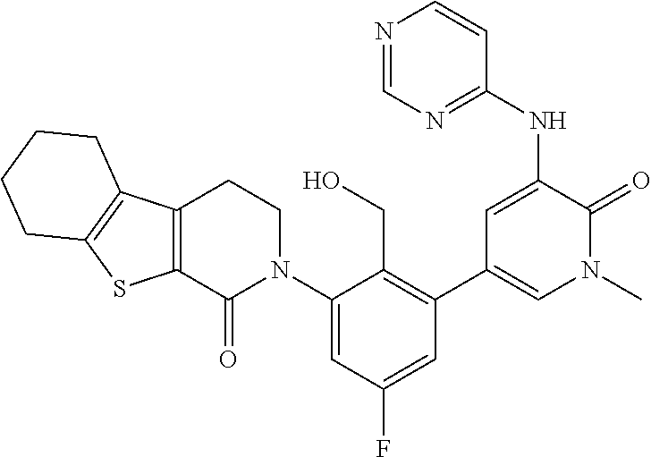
C12=C(C3=C(S1)CCCC3)CCN(C1=CC(F)=CC(C3=CN(C)C(=O)C(NC4=NC=NC=C4)=C3)=C1CO)C2=O
